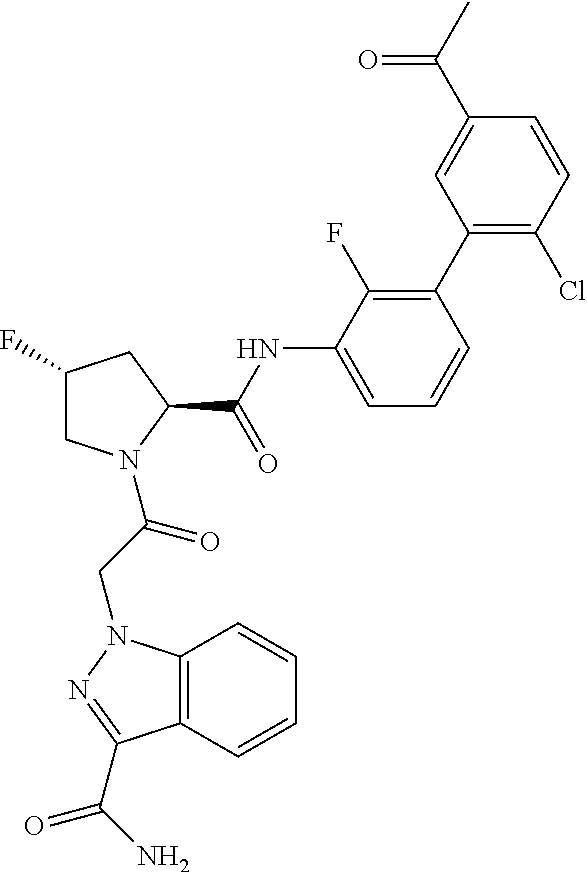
C1(F)CN(C(CN2C3=C(C(C(N)=O)=N2)C=CC=C3)=O)C(C(=O)NC2=CC=CC(C3=C(Cl)C=CC(C(=O)C)=C3)=C2F)C1
